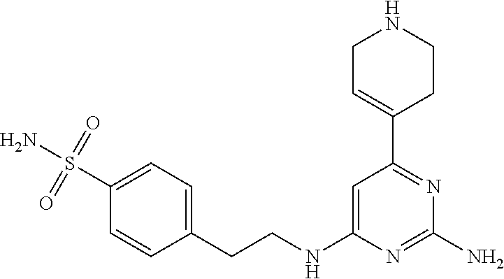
C1(S(N)(=O)=O)=CC=C(CCNC2=CC(C3=CCNCC3)=NC(N)=N2)C=C1
